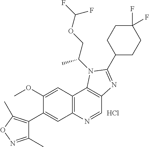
C1(OC)=CC2=C(C=C1C1=C(C)ON=C1C)N=CC1=C2N(C(C)COC(F)F)C(C2CCC(F)(F)CC2)=N1.Cl
